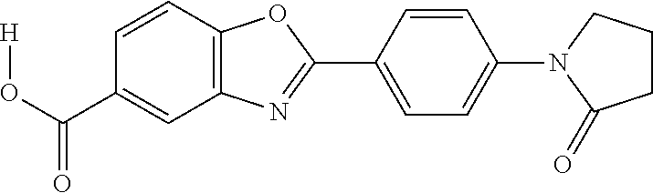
C1=CC2=C(C=C1C(O[H])=O)N=C(C1=CC=C(N3C(=O)CCC3)C=C1)O2
